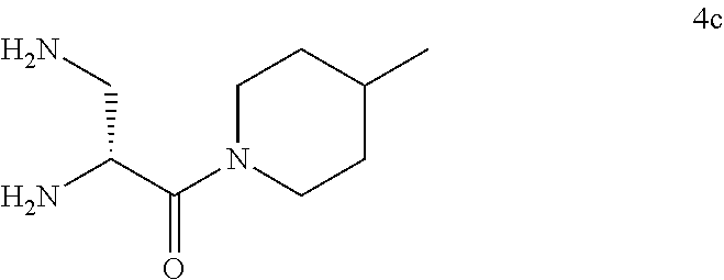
C1N(C(C(N)CN)=O)CCC(C)C1
